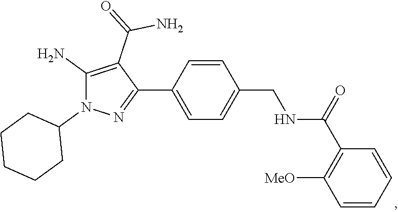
C1=CC(CNC(C2=C([MeO])C=CC=C2)=O)=CC=C1C1=NN(C2CCCCC2)C(N)=C1C(=O)N
